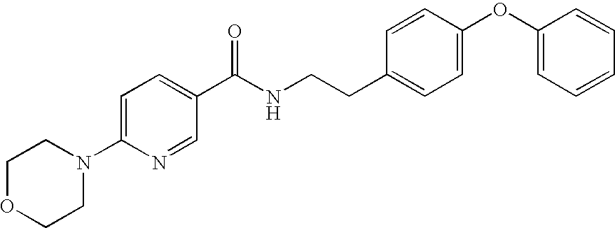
C1N(C2=CC=C(C(NCCC3=CC=C(OC4=CC=CC=C4)C=C3)=O)C=N2)CCOC1
